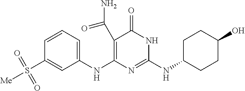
C1=CC=C(NC2=C(C(=O)N)C(=O)NC(NC3CCC(O)CC3)=N2)C=C1S([Me])(=O)=O
